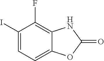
C1=C(I)C(F)=C2C(=C1)OC(=O)N2
